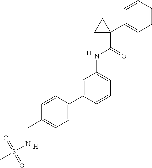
C1=C(C2=CC=C(CNS(C)(=O)=O)C=C2)C=CC=C1NC(C1(C2=CC=CC=C2)CC1)=O.[H].[H]
